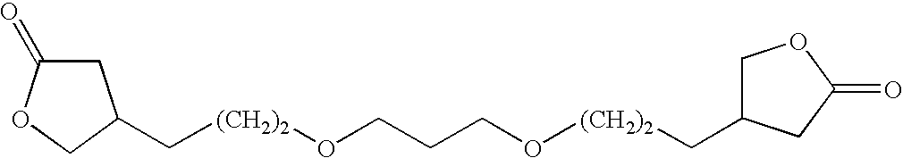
C([(CH2)2]OCCCO[(CH2)2]CC1COC(=O)C1)C1CC(=O)OC1
